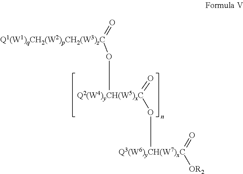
[Q1(W1)qCH2(W2)pCH2(W3)zC](O[Q2(W4)yCH(W5)xC](=O)O[Q3(W6)yCH(W7)xC](=O)[OR2])=O
